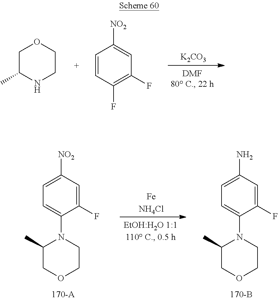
C1=CC(F)=C(F)C=C1[NO2].[K2CO3].C1C(C)NCCO1.C1([NO2])=CC=C(N2C(C)COCC2)C(F)=C1.[FeNH4Cl].C1(N)=CC=C(N2C(C)COCC2)C(F)=C1
